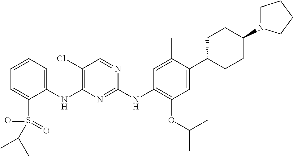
C1(NC2=C(Cl)C=NC(NC3=C(OC(C)C)C=C(C4CCC(N5CCCC5)CC4)C(C)=C3)=N2)=CC=CC=C1S(=O)(=O)C(C)C
